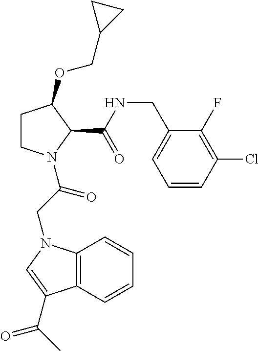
C1CC(OCC2CC2)C(C(NCC2=CC=CC(Cl)=C2F)=O)N1C(CN1C2=C(C(C(C)=O)=C1)C=CC=C2)=O
